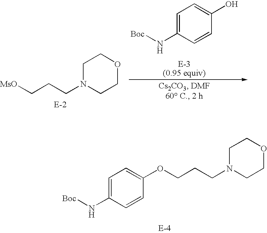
C1CN(CCC[MsO])CCO1.C1=C(N[Boc])C=CC(O)=C1.C1=C(N[Boc])C=CC(OCCCN2CCOCC2)=C1
